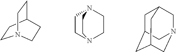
C1CC2CCN1CC2.C1CN2CCN1CC2.C1C2CC3CN(CC1C3)C2
